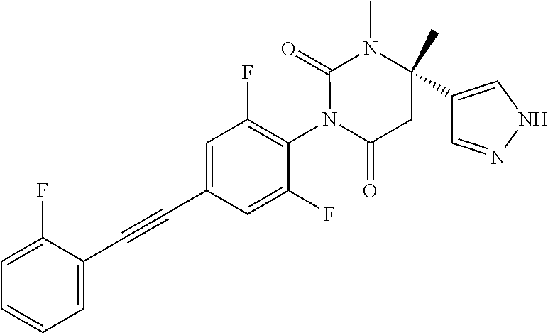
C1=C(F)C(C#CC2=CC(F)=C(N3C(=O)CC(C4=CNN=C4)(C)N(C)C3=O)C(F)=C2)=CC=C1
